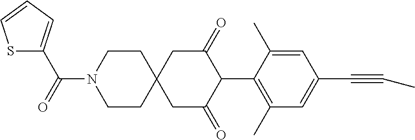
C1CN(C(=O)C2=CC=CS2)CCC12CC(=O)C(C1=C(C)C=C(C#CC)C=C1C)C(=O)C2
